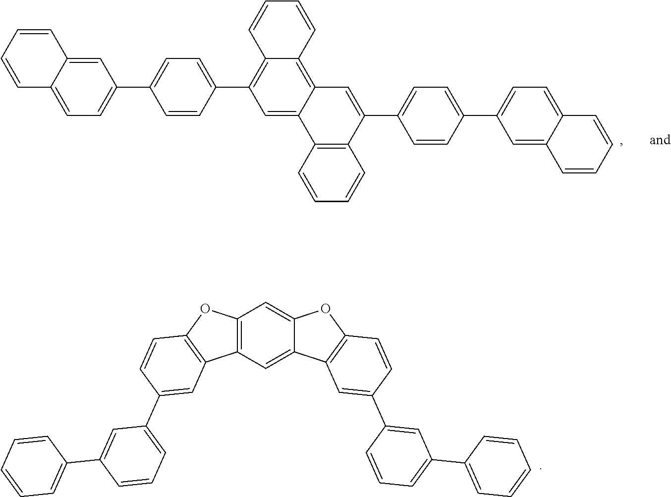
C1=CC=CC2=CC(C3=CC=C(C4=C5C(=C6C(=C4)C4=C(C(C7=CC=C(C8=CC=C9C(=C8)C=CC=C9)C=C7)=C6)C=CC=C4)C=CC=C5)C=C3)=CC=C12.C12=C(C=C3C(=C1)OC1=C3C=C(C3=CC(C4=CC=CC=C4)=CC=C3)C=C1)C1=C(O2)C=CC(C2=CC=CC(C3=CC=CC=C3)=C2)=C1
